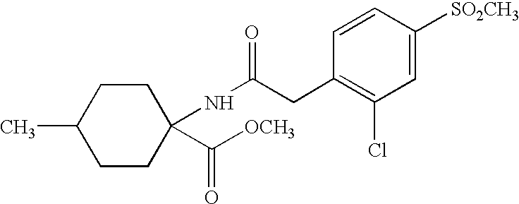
C1CC(NC(CC2=C(Cl)C=C([SO2CH3])C=C2)=O)(C([OCH3])=O)CCC1C
